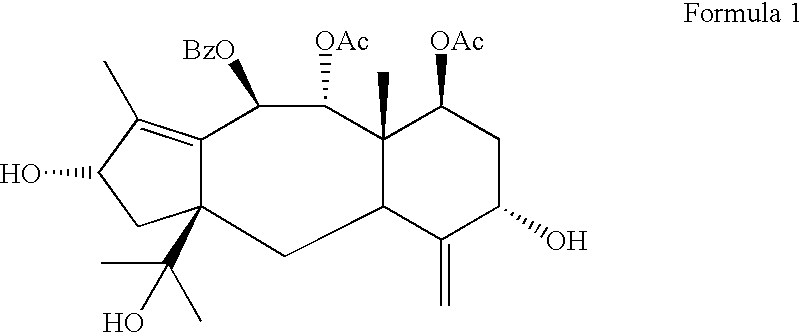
C12=C(C)C(O)CC1(C(C)(C)O)CC1C(C)(C([OAc])C2[BzO])C([OAc])CC(O)C1=C
